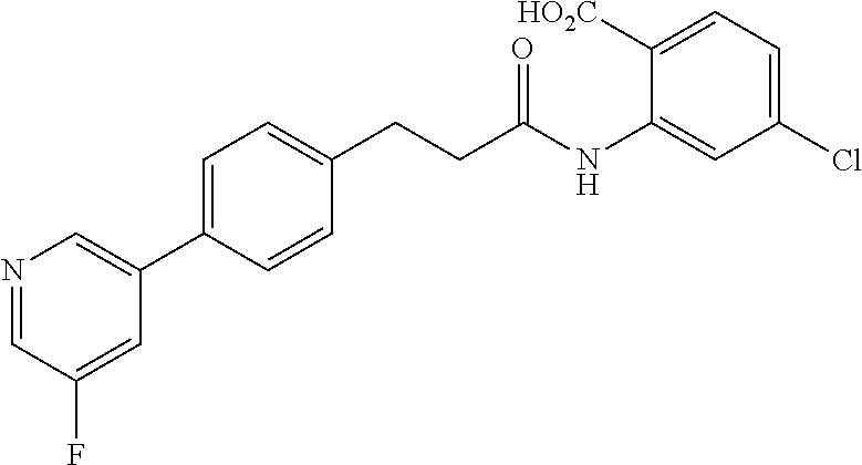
C1=C(C2=CN=CC(F)=C2)C=CC(CCC(NC2=CC(Cl)=CC=C2[HO2C])=O)=C1
